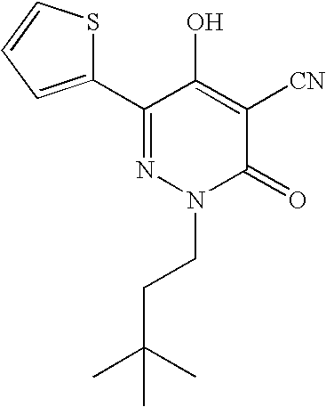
C1(C2=CC=CS2)=NN(CCC(C)(C)C)C(=O)C([CN])=C1O
